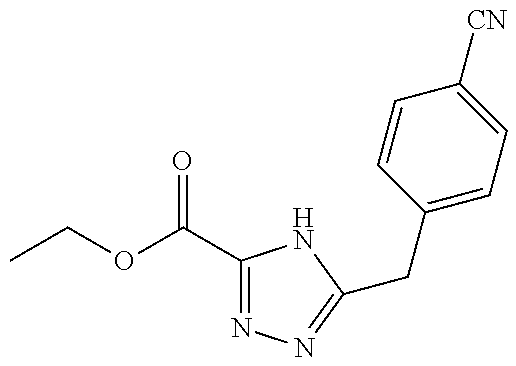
CCOC(C1=NN=C(CC2=CC=C([CN])C=C2)N1)=O
